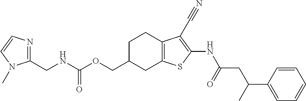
C(C1CC2=C(CC1)C(C#N)=C(NC(CC(C1=CC=CC=C1)C)=O)S2)OC(NCC1=NC=CN1C)=O
